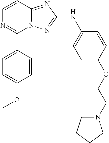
C1=CN=C(C2=CC=C(OC)C=C2)N2C1=NC(NC1=CC=C(OCCN3CCCC3)C=C1)=N2
